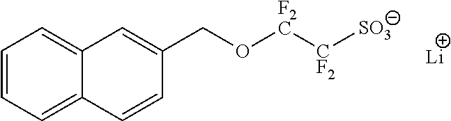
C1=CC=C2C(=C1)C=C(CO[F2C][CF2][SO3])C=C2.[Li]
